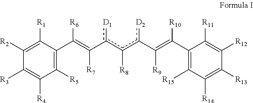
C1([R2])=C([R1])C(C([R6])=C(c([D1])c(c(C(=C(C2=C([R15])C([R14])=C([R13])C([R12])=C2[R11])[R10])[R9])[D2])[R8])[R7])=C([R5])C([R4])=C1[R3]
